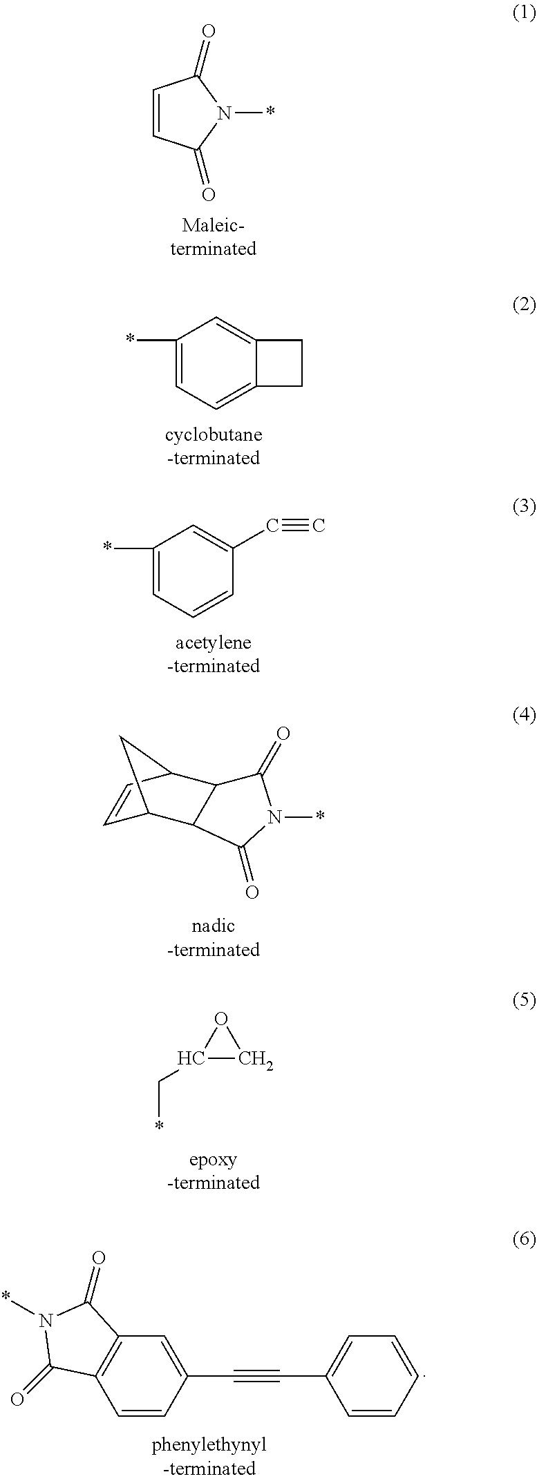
C1=CC(=O)N(*)C1=O.C1(*)=CC=C2C(=C1)CC2.C1(*)=CC=CC(C#C)=C1.C1=CC2C3C(C1C2)C(=O)N(*)C3=O.C1(C*)CO1.C1=CC(C#CC2=CC=CC=C2)=CC2=C1C(=O)N(*)C2=O
